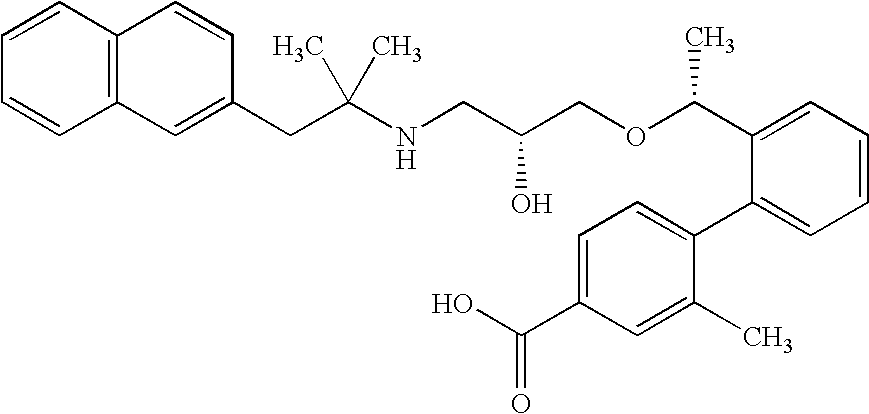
C1=CC2=C(C=C1)C=C(CC(NCC(COC(C1=CC=CC=C1C1=CC=C(C(O)=O)C=C1C)C)O)(C)C)C=C2
